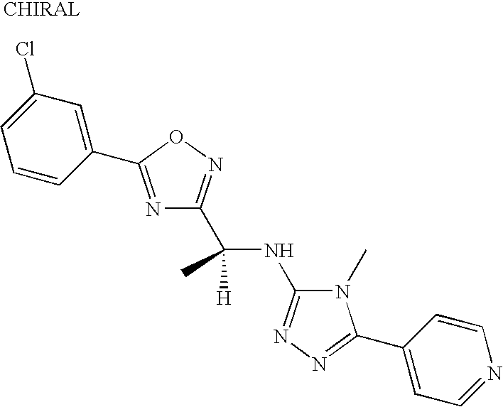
C(NC1=NN=C(C2=CC=NC=C2)N1C)(C)([H])C1=NOC(C2=CC(Cl)=CC=C2)=N1
